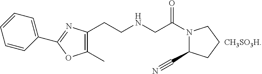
N1(C(=O)CNCCC2=C(C)OC(C3=CC=CC=C3)=N2)C(C#N)CCC1.[CH3SO3H]
